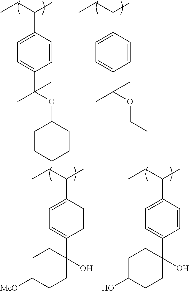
C1(C(CC)C)=CC=C(C(OC2CCCCC2)(C)C)C=C1.C1(C(CC)C)=CC=C(C(OCC)(C)C)C=C1.C1(C(CC)C)=CC=C(C2(O)CCC([MeO])CC2)C=C1.C1(C(CC)C)=CC=C(C2(O)CCC(O)CC2)C=C1
